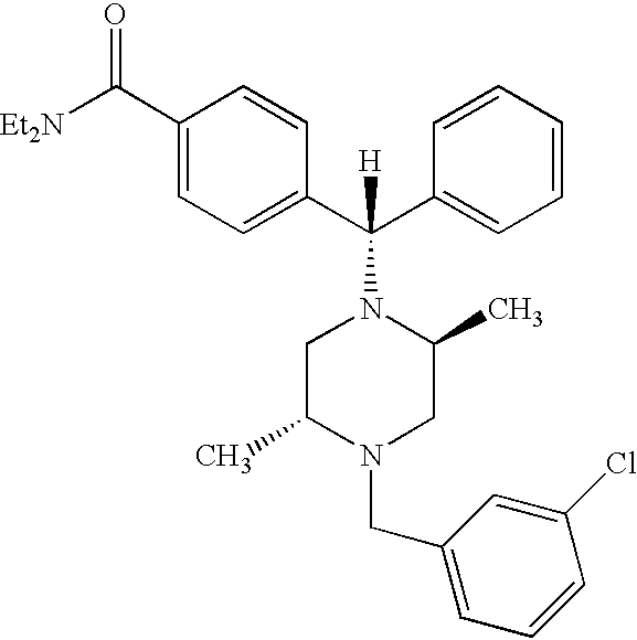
[Et2N]C(C1=CC=C(C(C2=CC=CC=C2)(N2CC(C)N(CC3=CC=CC(Cl)=C3)CC2C)[H])C=C1)=O
